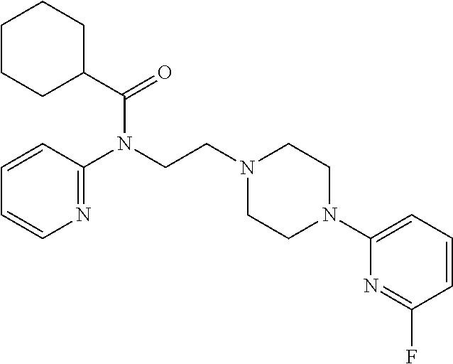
C(N1CCN(C2=CC=CC(F)=N2)CC1)CN(C1=NC=CC=C1)C(=O)C1CCCCC1
